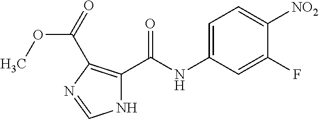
C1=C(NC(C2=C(C(=O)OC)N=CN2)=O)C=C(F)C([NO2])=C1
